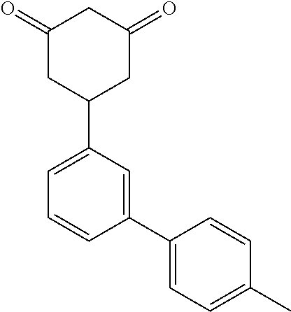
C1(=O)CC(C2=CC=CC(C3=CC=C(C)C=C3)=C2)CC(=O)C1
